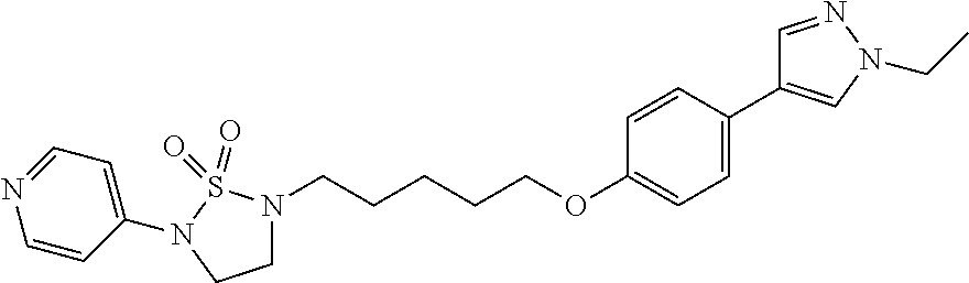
C(CCCCOC1=CC=C(C2=CN(CC)N=C2)C=C1)N1CCN(C2=CC=NC=C2)S1(=O)=O
